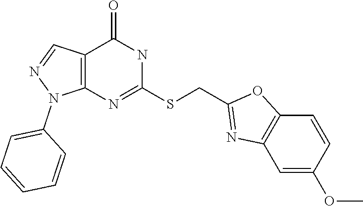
N1=C(SCC2=NC3=C(O2)C=CC(OC)=C3)NC(=O)C2=C1N(C1=CC=CC=C1)N=C2
